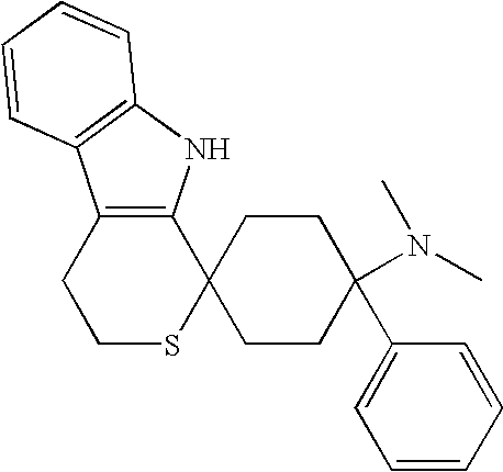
C12=C(NC3=C1C=CC=C3)C1(SCC2)CCC(C2=CC=CC=C2)(N(C)C)CC1
